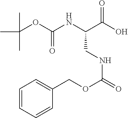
O(C(=O)NCC(C(O)=O)NC(OC(C)(C)C)=O)CC1=CC=CC=C1
